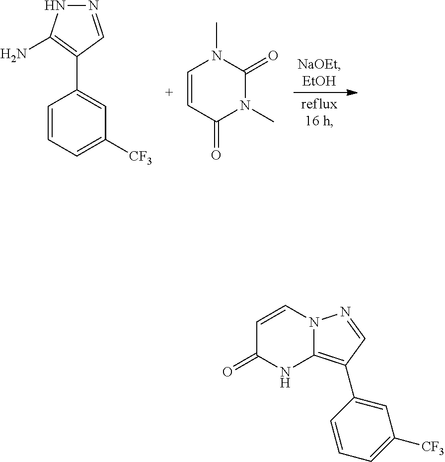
C1=CC=C([CF3])C=C1C1=C(N)NN=C1.C1=CC(=O)N(C)C(=O)N1C.C1=CN2C(=C(C3=CC([CF3])=CC=C3)C=N2)NC1=O
